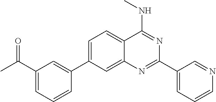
C1=C(C2=CC(C(C)=O)=CC=C2)C=C2C(=C1)C(NC)=NC(C1=CC=CN=C1)=N2
